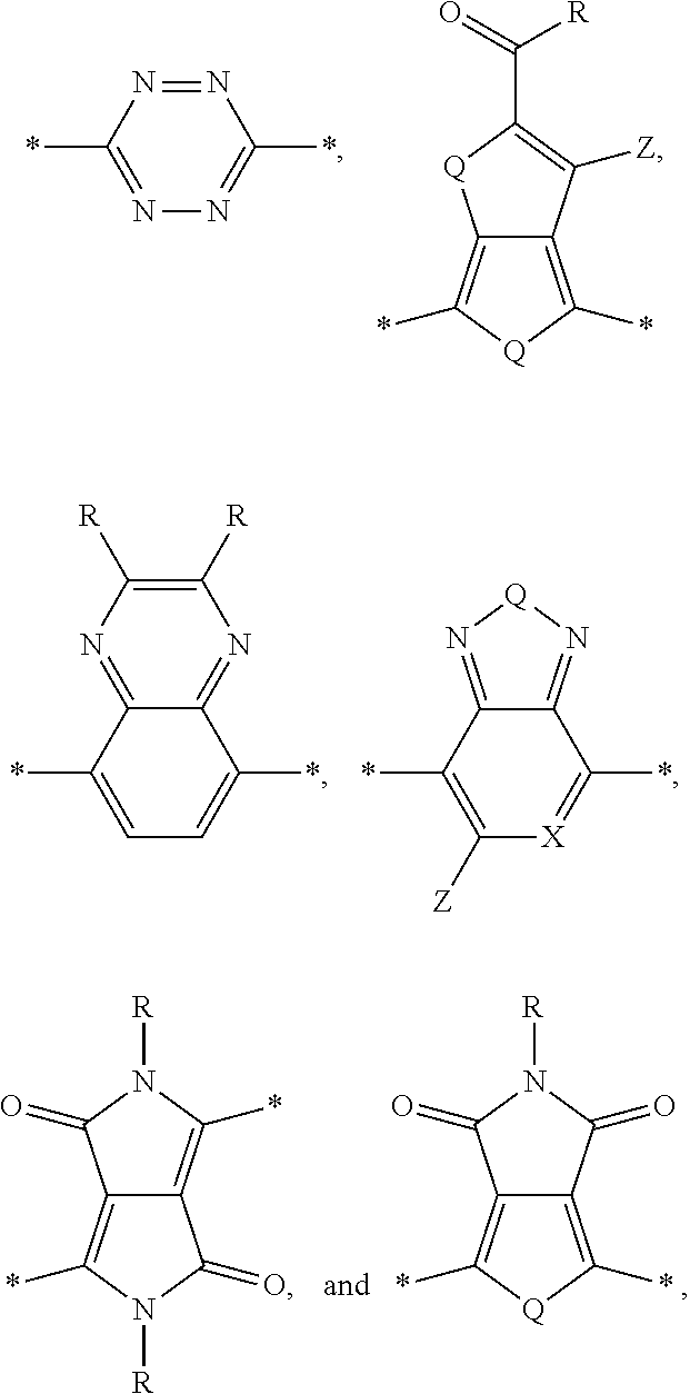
N1=NC(*)=NN=C1*.C12=C(*)[Q]C(*)=C1[Q]C(C(=O)[R])=C2[Z].C1([R])=C([R])N=C2C(=N1)C(*)=CC=C2*.C1([Z])=C(*)C2=N[Q]N=C2C(*)=[X]1.C12=C(*)[Q]C(*)=C1C(=O)N([R])C2=O.C12=C(*)N([R])C(=O)C1=C(*)N([R])C2=O
